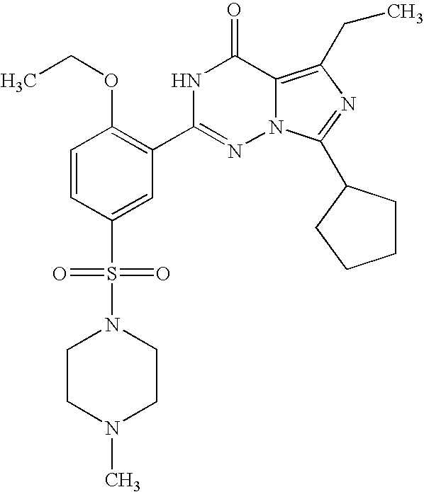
C1=CC(S(N2CCN(C)CC2)(=O)=O)=CC(C2=NN3C(=C(CC)N=C3C3CCCC3)C(=O)N2)=C1OCC
